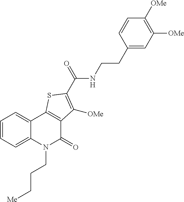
C1=CC=C2C(=C1)C1=C(C(=O)N2CCC[Me])C([OMe])=C(C(NCCC2=CC([OMe])=C([OMe])C=C2)=O)S1
